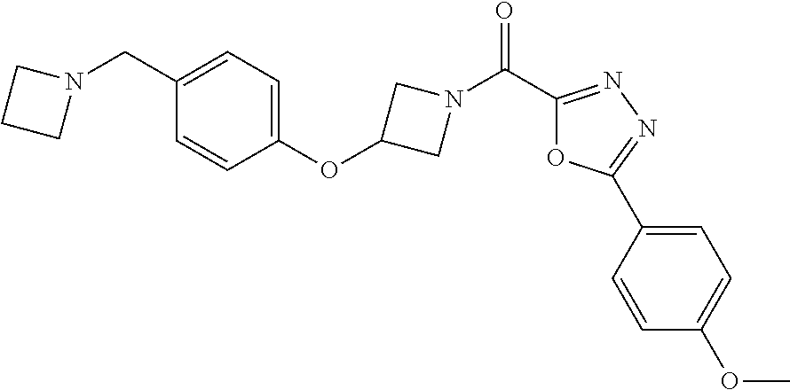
N1(C(C2=NN=C(C3=CC=C(OC)C=C3)O2)=O)CC(OC2=CC=C(CN3CCC3)C=C2)C1
